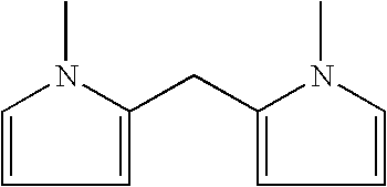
C1=C(CC2=CC=CN2C)N(C)C=C1
